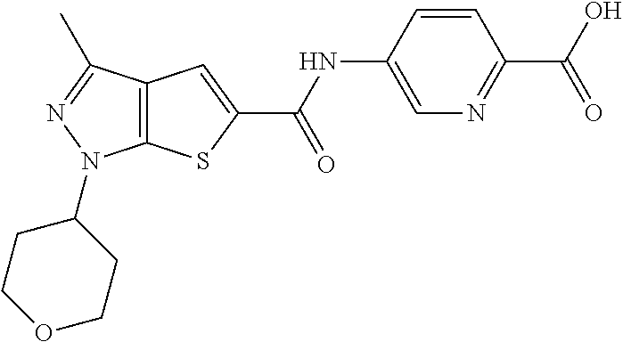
C12=C(SC(C(NC3=CN=C(C(O)=O)C=C3)=O)=C1)N(C1CCOCC1)N=C2C
